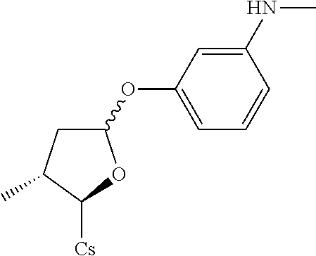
C1(OC2=CC=CC(NC)=C2)CC(C)C([Cs])O1
